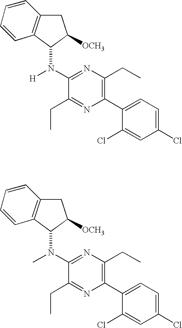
C1C2=C(C(N([H])C3=NC(CC)=C(C4=CC=C(Cl)C=C4Cl)N=C3CC)C1[OCH3])C=CC=C2.C1C2=C(C(N(C)C3=NC(CC)=C(C4=CC=C(Cl)C=C4Cl)N=C3CC)C1[OCH3])C=CC=C2
